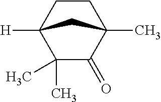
C1CC2([H])C(C)(C)C(=O)C1(C)C2
